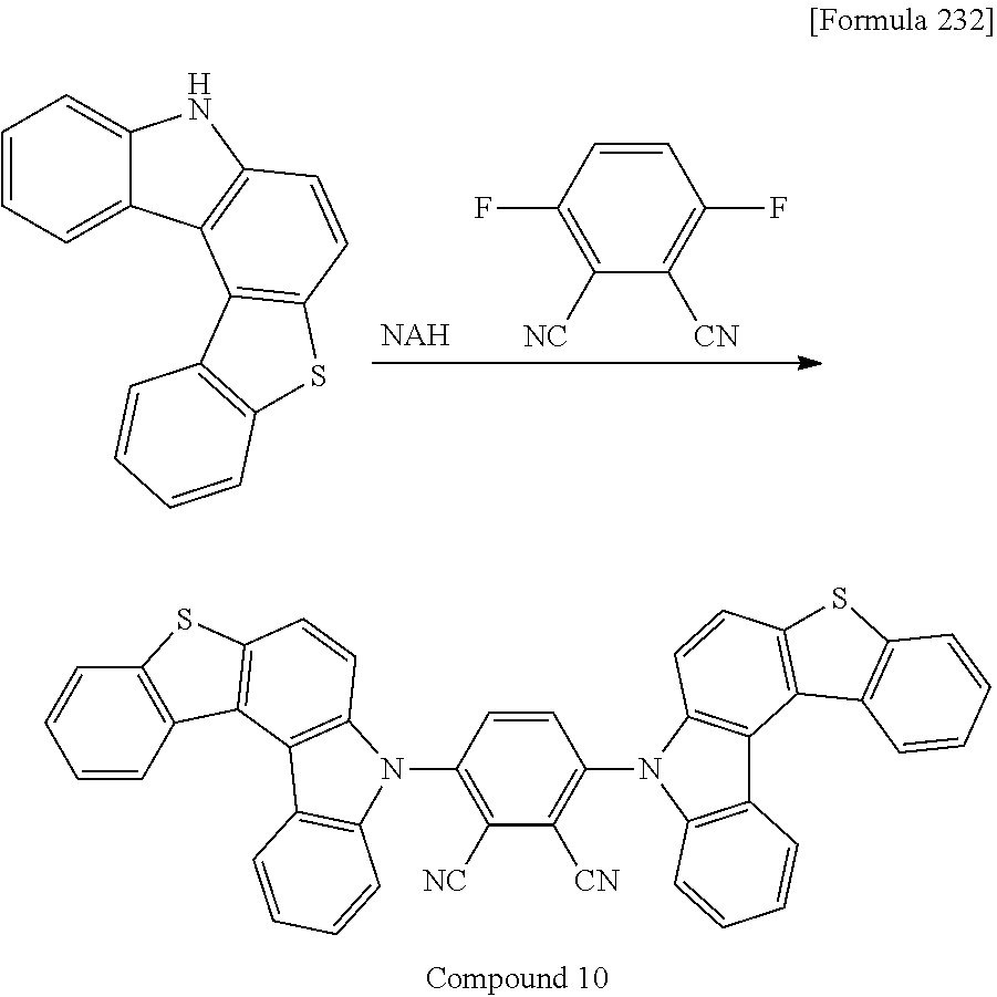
C1=CC(F)=C([NC])C([CN])=C1F.C1=CC=C2C(=C1)NC1=C2C2=C(C=C1)SC1=C2C=CC=C1.C1=CC2=C(C=C1)C1=C(S2)C=CC2=C1C1=C(N2C2=C([NC])C([CN])=C(N3C4=C(C5=C3C=CC3=C5C5=C(S3)C=CC=C5)C=CC=C4)C=C2)C=CC=C1
